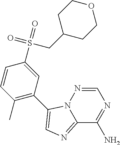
C12=NC=C(C3=C(C)C=CC(S(=O)(=O)CC4CCOCC4)=C3)N1N=CN=C2N
